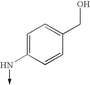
C1=C(N->C)C=CC(CO)=C1
